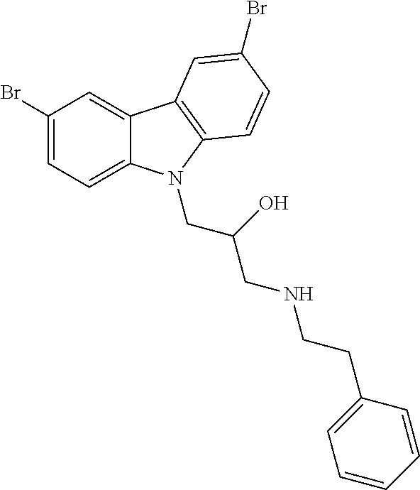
C1(Br)=CC=C2C(=C1)C1=C(N2CC(O)CNCCC2=CC=CC=C2)C=CC(Br)=C1
